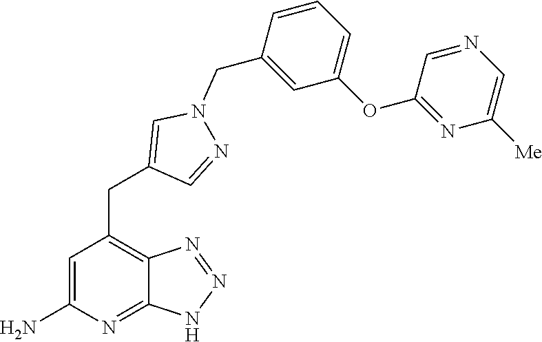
C1=C(N)N=C2C(=C1CC1=CN(CC3=CC(OC4=NC([Me])=CN=C4)=CC=C3)N=C1)N=NN2
